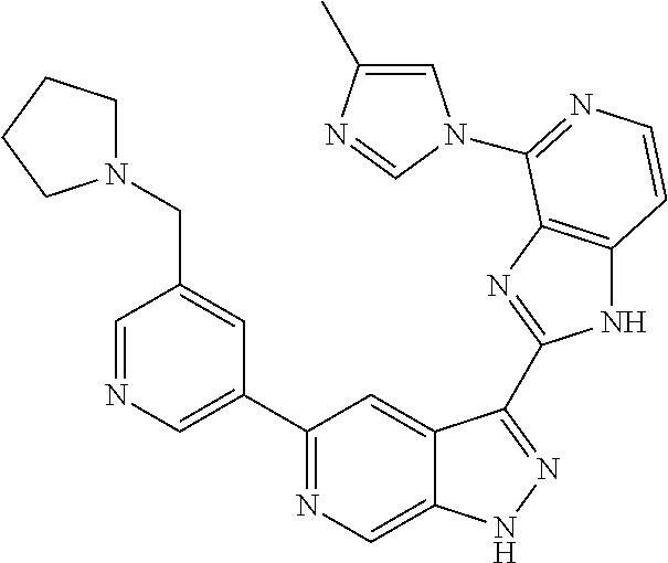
C1=NC=C(C2=NC=C3C(=C2)C(C2=NC4=C(N2)C=CN=C4N2C=C(C)N=C2)=NN3)C=C1CN1CCCC1
